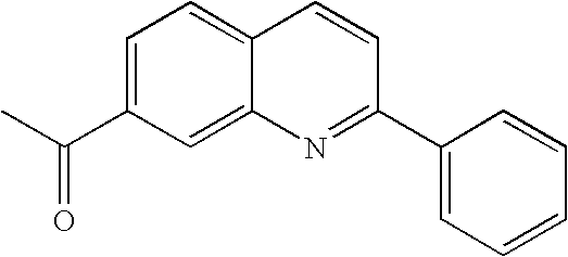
C1=C(C(C)=O)C=C2C(=C1)C=CC(C1=CC=CC=C1)=N2
